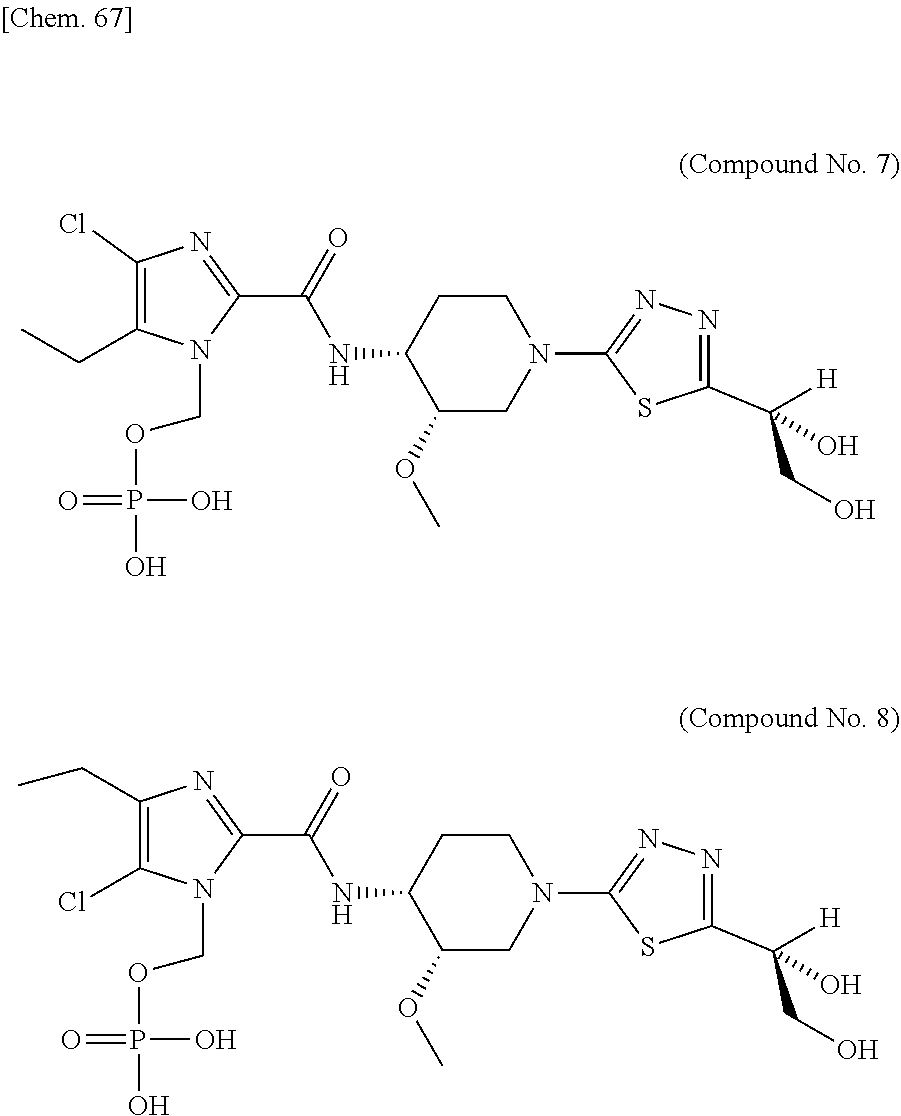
C1(OC)CN(C2=NN=C(C(CO)([H])O)S2)CCC1NC(C1=NC(Cl)=C(CC)N1COP(O)(O)=O)=O.C1(OC)CN(C2=NN=C(C(CO)([H])O)S2)CCC1NC(C1=NC(CC)=C(Cl)N1COP(O)(O)=O)=O
